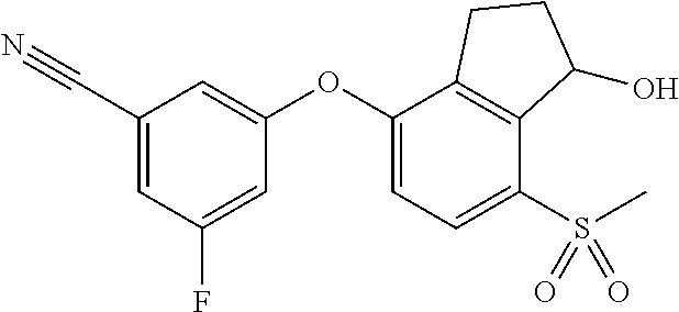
C1(C#N)=CC(F)=CC(OC2=CC=C(S(C)(=O)=O)C3=C2CCC3O)=C1
